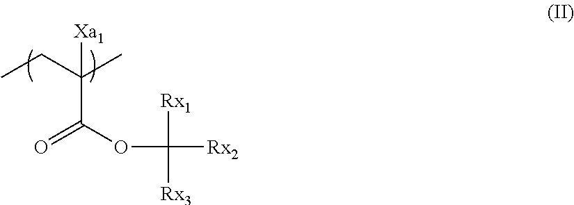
[Xa1]C(CC)(C)C(OC([Rx1])([Rx3])[Rx2])=O
